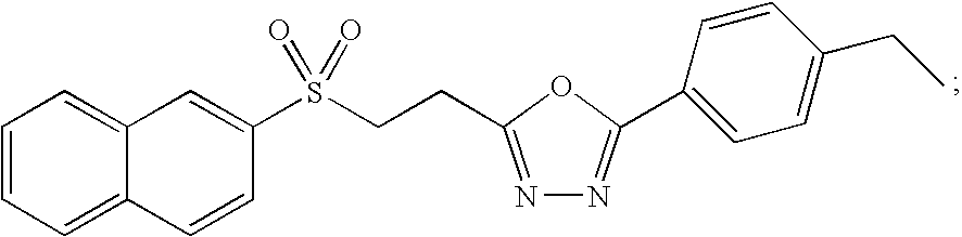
C1=CC=C2C(=C1)C=C(S(CCC1=NN=C(C3=CC=C(CC)C=C3)O1)(=O)=O)C=C2
